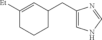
C1([Et])=CC(CC2=CNC=N2)CCC1
